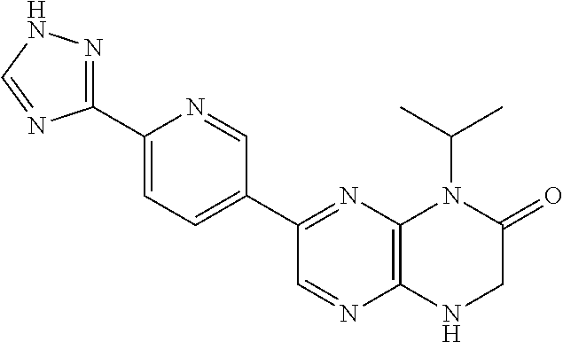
C12=C(N=C(C3=CC=C(C4=NNC=N4)N=C3)C=N1)N(C(C)C)C(=O)CN2
